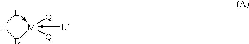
[T]1[E][M]([Q])([Q])(-[L])-[L]1
